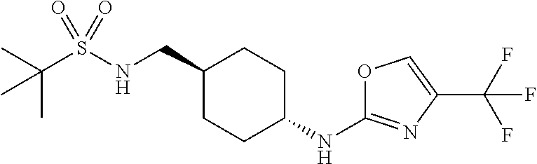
C(S(NCC1CCC(NC2=NC(C(F)(F)F)=CO2)CC1)(=O)=O)(C)(C)C
